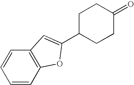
C1=CC2=C(C=C1)C=C(C1CCC(=O)CC1)O2
